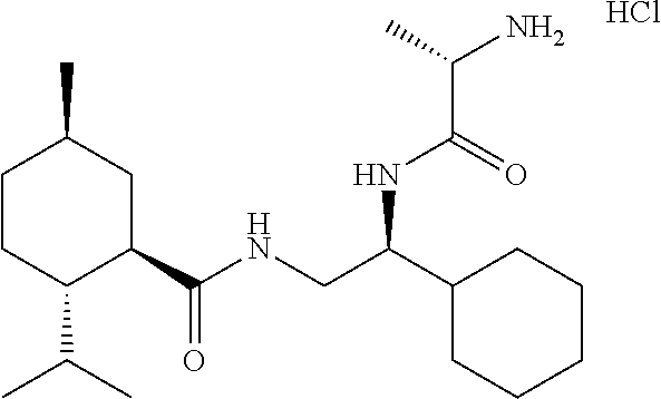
C1CC(C(C)C)C(C(NCC(C2CCCCC2)NC(C(N)C)=O)=O)CC1C.Cl
